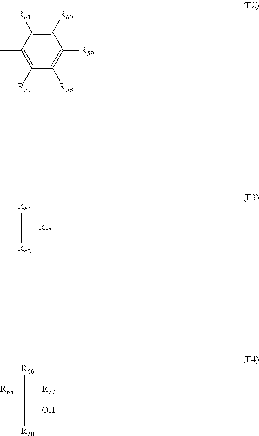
CC1=C([R57])C([R58])=C([R59])C([R60])=C1[R61].CC([R64])([R62])[R63].[R66]C(C([R68])(O)C)([R67])[R65]
